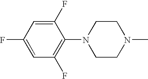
C1(F)=CC(F)=C(N2CCN(C)CC2)C(F)=C1
